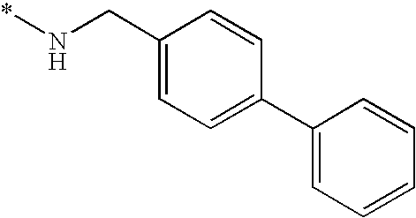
C1(CN*)=CC=C(C2=CC=CC=C2)C=C1
